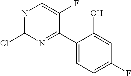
C1(C2=NC(Cl)=NC=C2F)=CC=C(F)C=C1O
